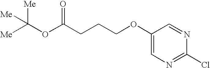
O(C(CCCOC1=CN=C(Cl)N=C1)=O)C([Me])([Me])[Me]
